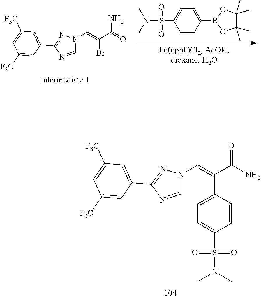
C1=C(B2OC(C)(C)C(C)(C)O2)C=CC(S(=O)(=O)N(C)C)=C1.N1(C=C(Br)C(=O)N)C=NC(C2=CC([F3C])=CC([F3C])=C2)=N1.N1(C=C(C2=CC=C(S(=O)(=O)N(C)C)C=C2)C(N)=O)C=NC(C2=CC([F3C])=CC([F3C])=C2)=N1
